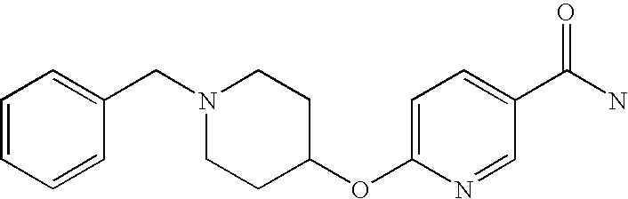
C1(CN2CCC(OC3=CC=C(C(N)=O)C=N3)CC2)=CC=CC=C1
